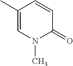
C1=CC(C)=CN(C)C1=O
